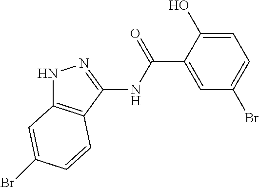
N1C2=C(C(NC(C3=CC(Br)=CC=C3O)=O)=N1)C=CC(Br)=C2
